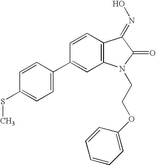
C1=CC(C2=CC3=C(C=C2)C(=NO)C(=O)N3CCOC2=CC=CC=C2)=CC=C1SC
